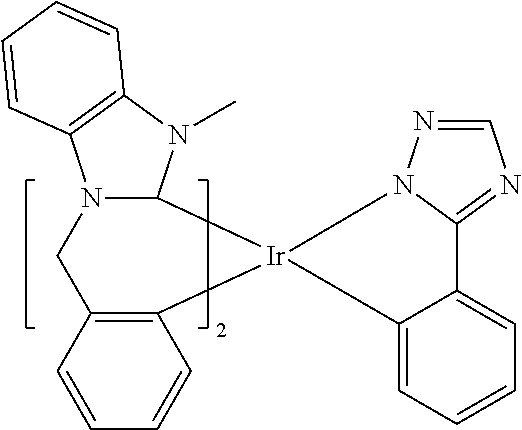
N12C(N(C)C3=C1C=CC=C3)[Ir]1(C3=C(C2)C=CC=C3)C2=CC=CC=C2C2=NC=NN21
